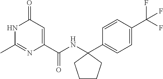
C1(=O)C=C(C(NC2(C3=CC=C(C(F)(F)F)C=C3)CCCC2)=O)N=C(C)N1
